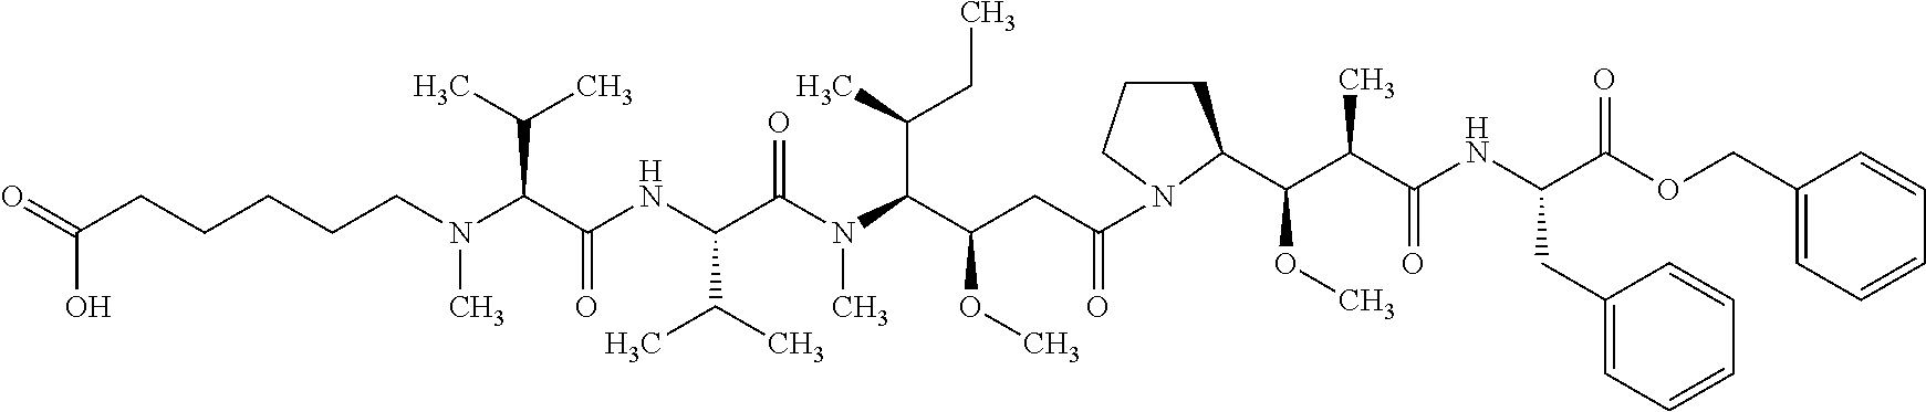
C(N(C(C(NC(C(N(C(C(CC(=O)N1CCCC1C(C(C(NC(C(OCC1=CC=CC=C1)=O)CC1=CC=CC=C1)=O)C)OC)OC)C(C)CC)C)=O)C(C)C)=O)C(C)C)C)CCCCC(=O)O
